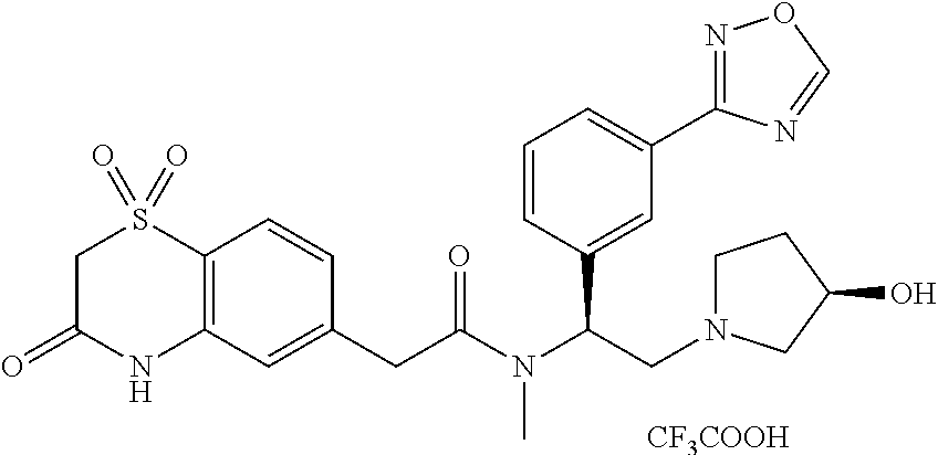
C1C(=O)NC2=C(S1(=O)=O)C=CC(CC(=O)N(C(C1=CC(C3=NOC=N3)=CC=C1)CN1CCC(O)C1)C)=C2.[CF3COOH]
